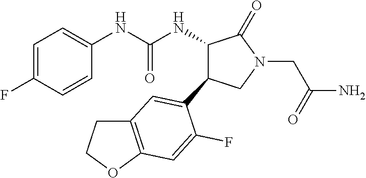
C1=C(F)C=CC(NC(NC2C(=O)N(CC(N)=O)CC2C2=CC3=C(OCC3)C=C2F)=O)=C1
